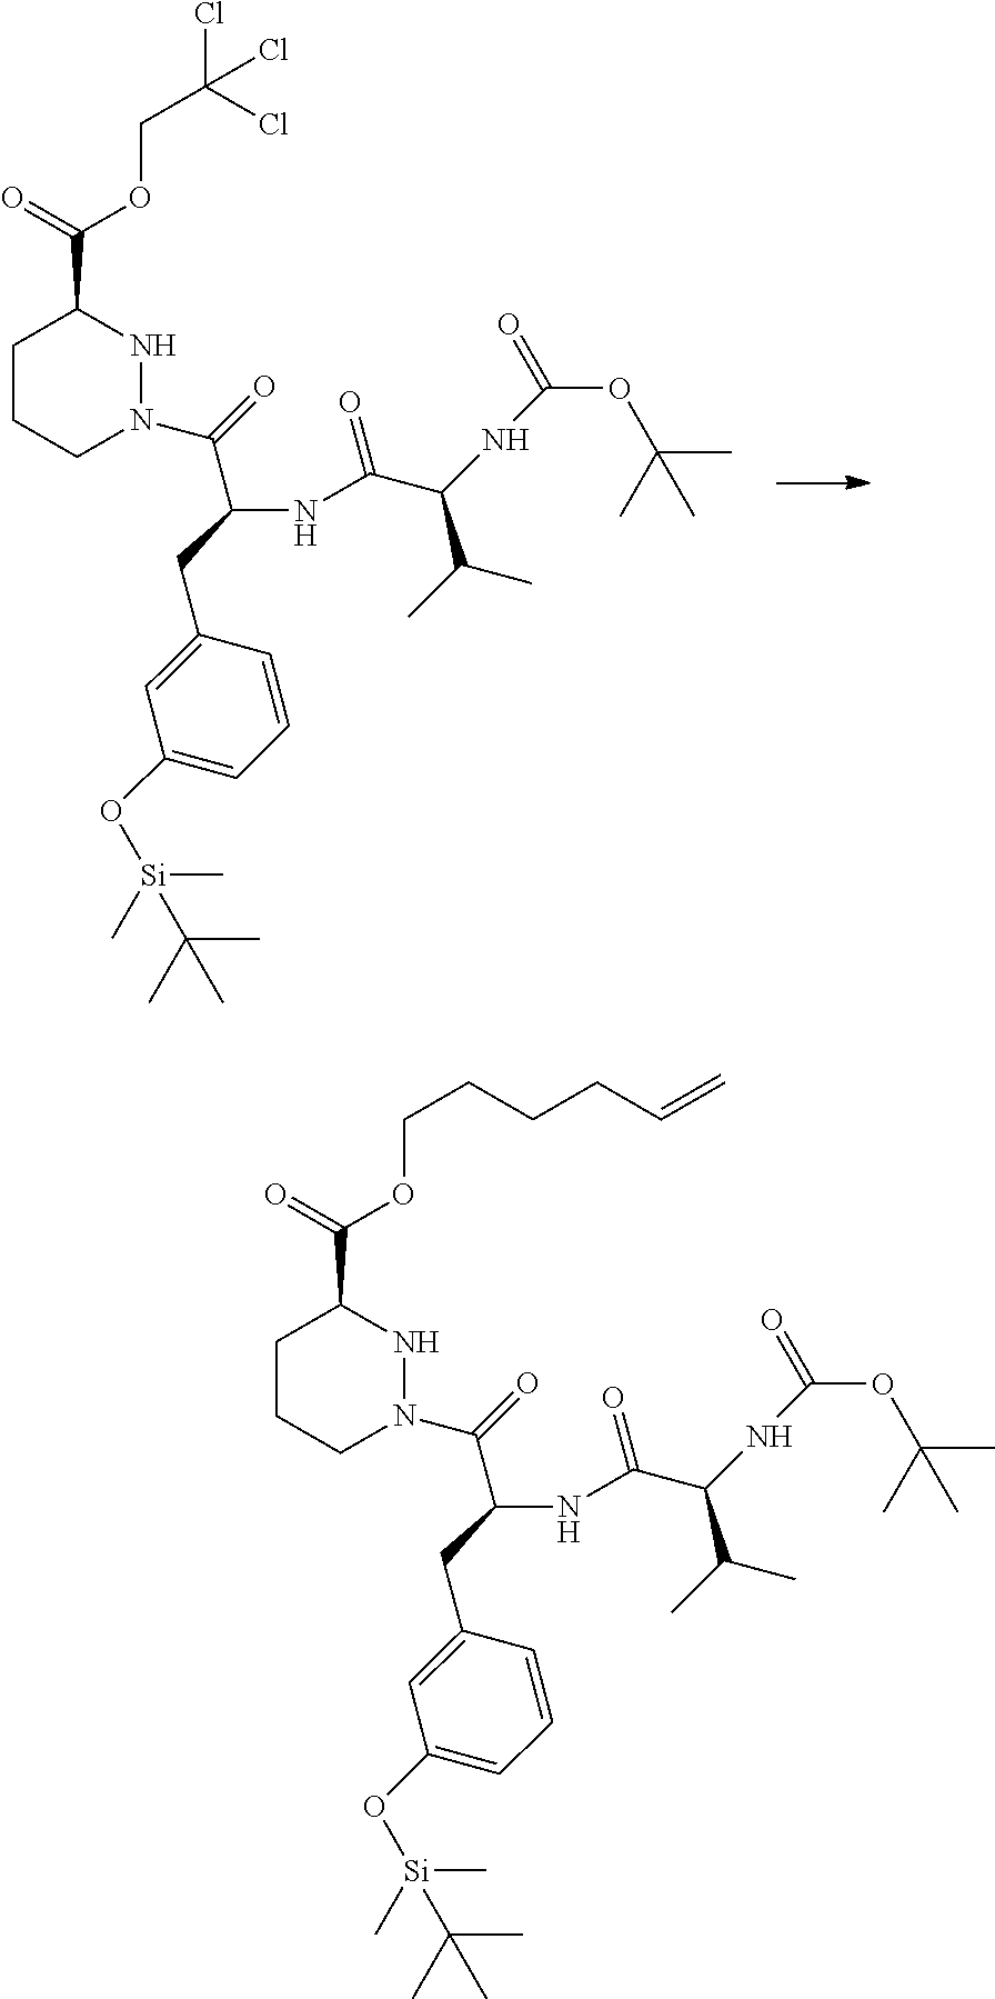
C1CCN(C(=O)C(CC2=CC(O[Si](C)(C)C(C)(C)C)=CC=C2)NC(=O)C(NC(OC(C)(C)C)=O)C(C)C)NC1C(=O)OCC(Cl)(Cl)Cl.C1CCN(C(=O)C(CC2=CC(O[Si](C)(C)C(C)(C)C)=CC=C2)NC(=O)C(NC(OC(C)(C)C)=O)C(C)C)NC1C(=O)OCCCCC=C
